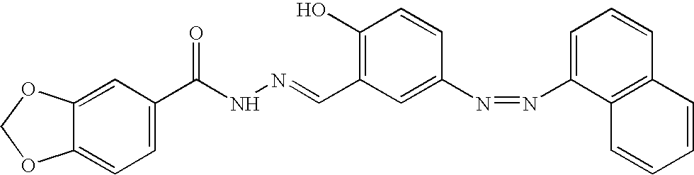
C1=C2C(=CC=C1C(NN=CC1=C(O)C=CC(N=NC3=CC=CC4=C3C=CC=C4)=C1)=O)OCO2
